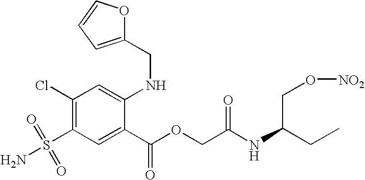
C1(Cl)=C(S(=O)(=O)N)C=C(C(OCC(=O)NC(CC)CO[NO2])=O)C(NCC2=CC=CO2)=C1
